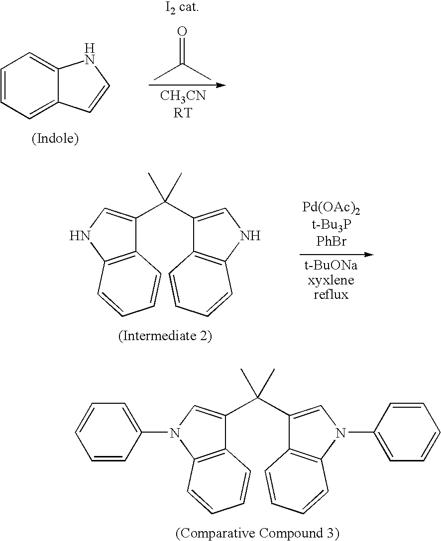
C1=CC=C2C(=C1)NC=C2.O=C(C)C.C1(C(C2=CNC3=C2C=CC=C3)(C)C)=CNC2=C1C=CC=C2.C(C1=CN(C2=CC=CC=C2)C2=C1C=CC=C2)(C1=CN(C2=CC=CC=C2)C2=C1C=CC=C2)(C)C
